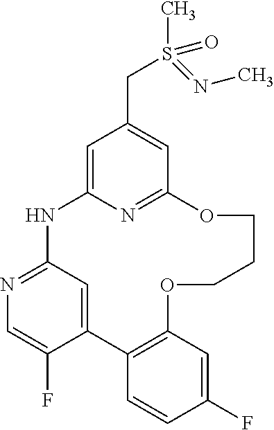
C12=CC(=NC=C1F)NC1=CC(CS(C)(=O)=NC)=CC(=N1)OCCCOC1=C2C=CC(F)=C1
